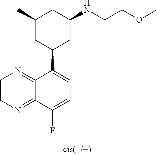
C1(C2CC(NCCOC)CC(C)C2)=CC=C(F)C2=NC=CN=C12
